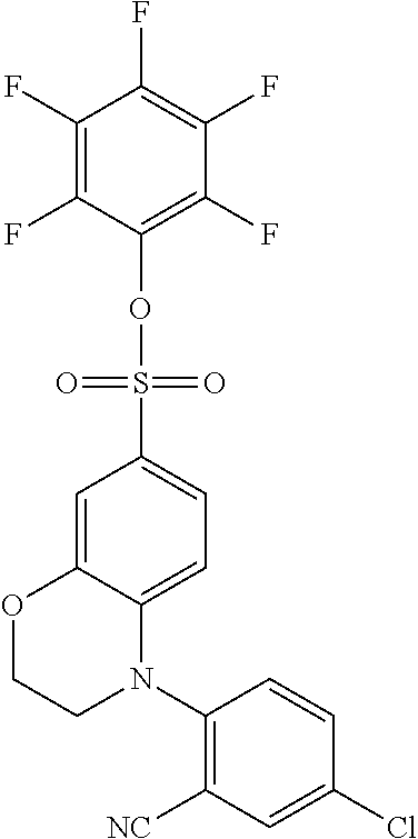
C1=C2C(=CC=C1S(=O)(=O)OC1=C(F)C(F)=C(F)C(F)=C1F)N(C1=C([NC])C=C(Cl)C=C1)CCO2
